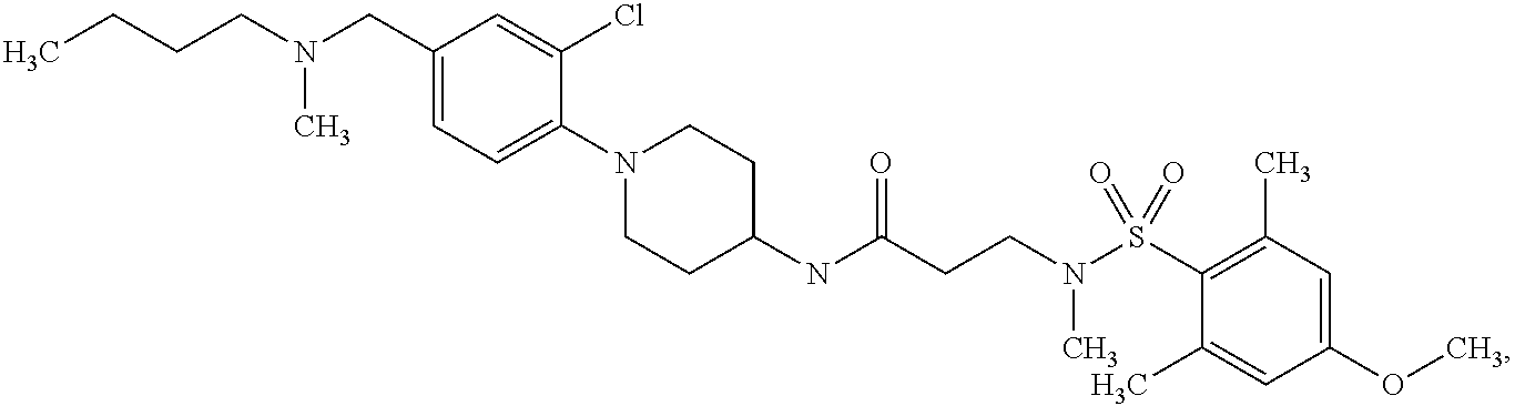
C1(NC(CCN(S(C2=C(C)C=C(OC)C=C2C)(=O)=O)C)=O)CCN(C2=CC=C(CN(C)CCCC)C=C2Cl)CC1
